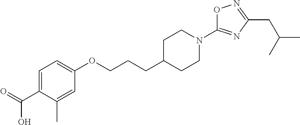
C1=C(C(=O)O)C(C)=CC(OCCCC2CCN(C3=NC(CC(C)C)=NO3)CC2)=C1
